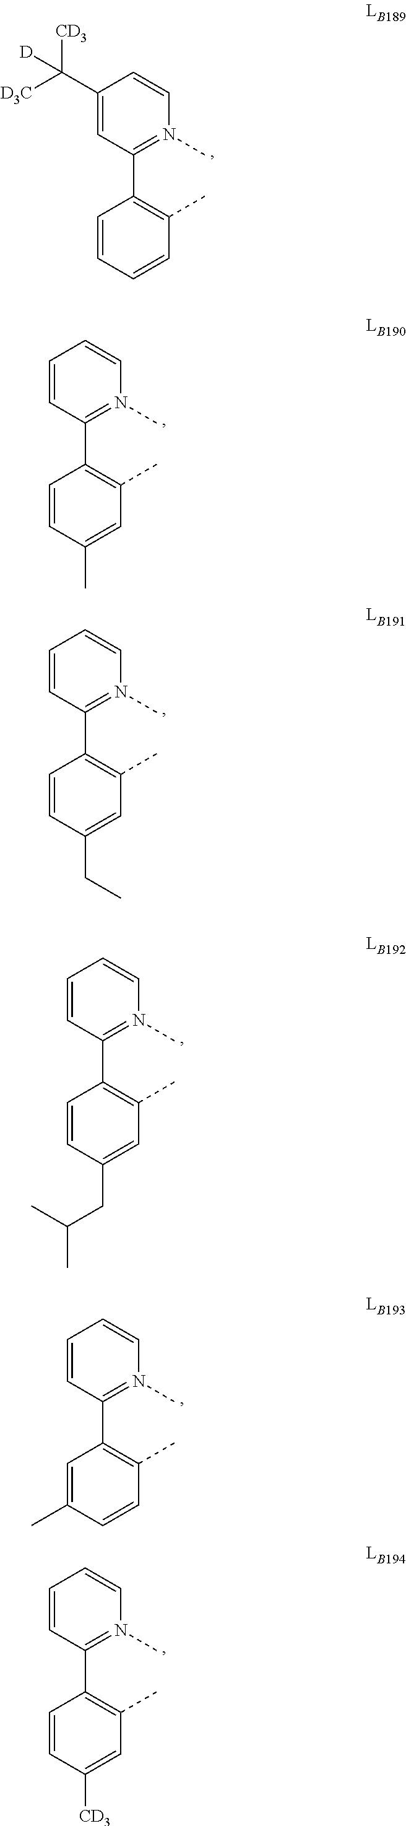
C1=CC(C2=C(C)C=C(C)C=C2)=N(C)C=C1.C1=CC(C2=C(C)C=CC(C)=C2)=N(C)C=C1.C1(C([D3C])([CD3])[D])=CC(C2=C(C)C=CC=C2)=N(C)C=C1.C1=CC(C2=C(C)C=C(CC)C=C2)=N(C)C=C1.C1=CC(C2=C(C)C=C(CC(C)C)C=C2)=N(C)C=C1.C1=CC(C2=C(C)C=C([CD3])C=C2)=N(C)C=C1
